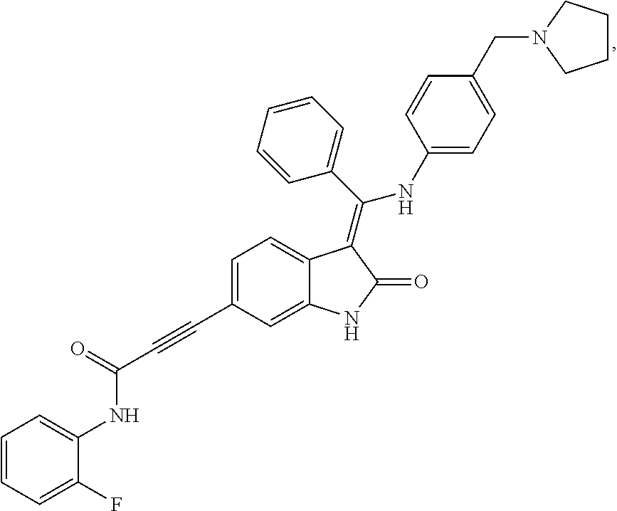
C1=C(C#CC(NC2=CC=CC=C2F)=O)C=C2C(=C1)C(=C(C1=CC=CC=C1)NC1=CC=C(CN3CCCC3)C=C1)C(=O)N2
